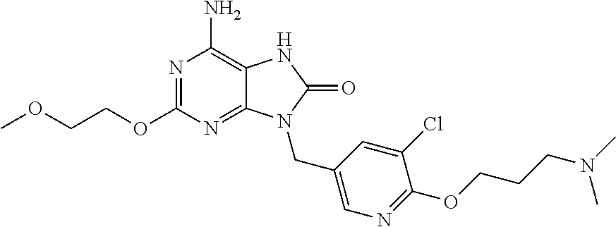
N1=C(OCCOC)N=C2C(=C1N)NC(=O)N2CC1=CN=C(OCCCN(C)C)C(Cl)=C1
